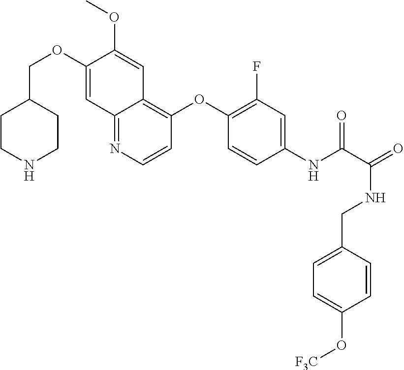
C1CNCCC1COC1=CC2=NC=CC(OC3=C(F)C=C(NC(=O)C(NCC4=CC=C(O[F3C])C=C4)=O)C=C3)=C2C=C1OC
